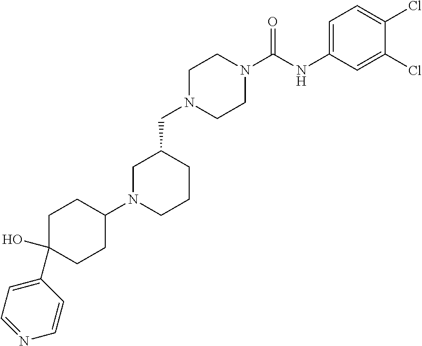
C1N(CC2CN(C3CCC(O)(C4=CC=NC=C4)CC3)CCC2)CCN(C(NC2=CC=C(Cl)C(Cl)=C2)=O)C1
